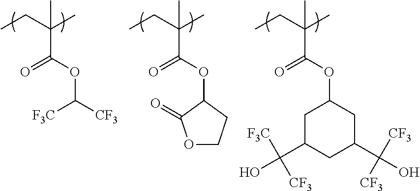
C(C(C)(C(=O)OC1CC(C(O)([F3C])[CF3])CC(C(O)([CF3])[CF3])C1)C)C.C(C(C)(C)C(OC1C(=O)OCC1)=O)C.C(C(C)(C)C(OC([CF3])[F3C])=O)C
